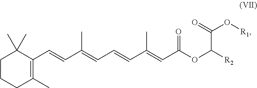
C1CCC(C)=C(C=CC(=CC=CC(=CC(OC([R2])C(O[R1])=O)=O)C)C)C1(C)C
